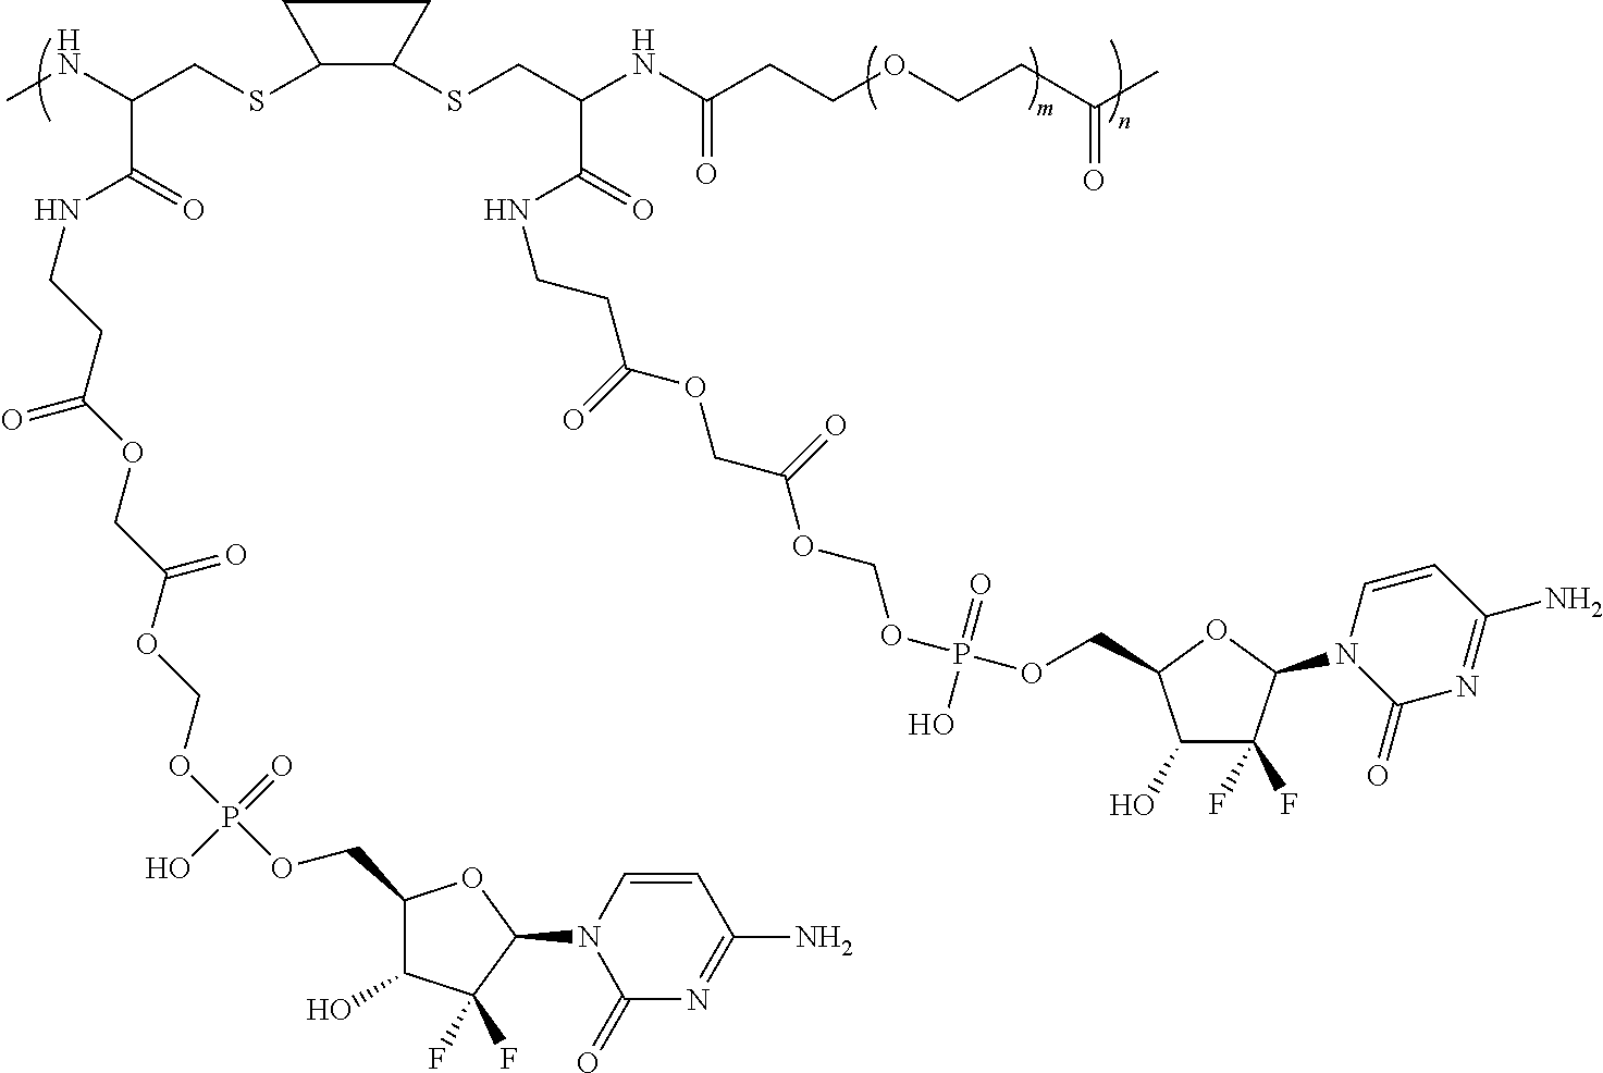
C1(SCC(NC)C(=O)NCCC(=O)OCC(=O)OCOP(OCC2C(O)C(F)(F)C(N3C(=O)N=C(N)C=C3)O2)(=O)O)C(SCC(NC(CCOCCC(C)=O)=O)C(=O)NCCC(OCC(OCOP(OCC2C(O)C(F)(F)C(N3C(=O)N=C(N)C=C3)O2)(=O)O)=O)=O)CC1
